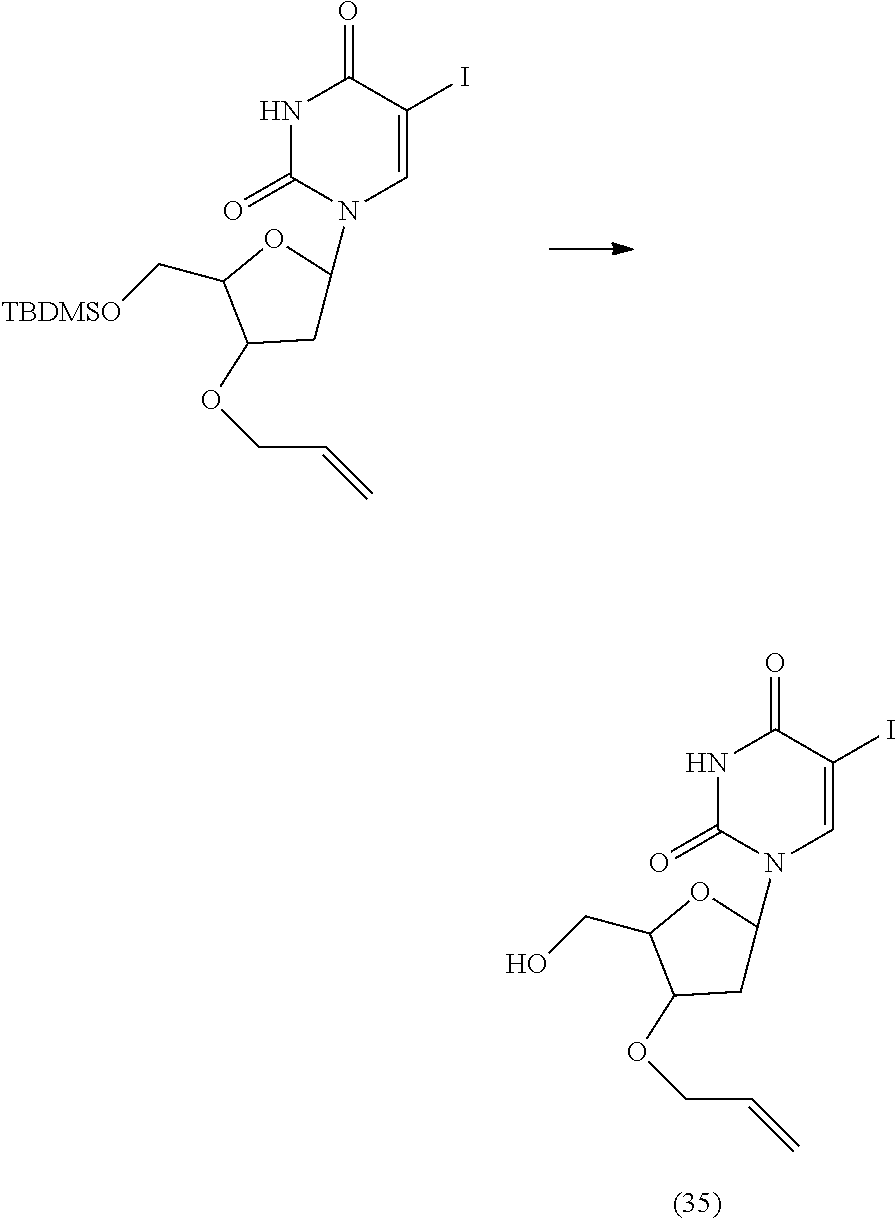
N1(C2CC(OCC=C)C(CO)O2)C=C(I)C(=O)NC1=O.N1(C2CC(OCC=C)C(C[TBDMSO])O2)C=C(I)C(=O)NC1=O
